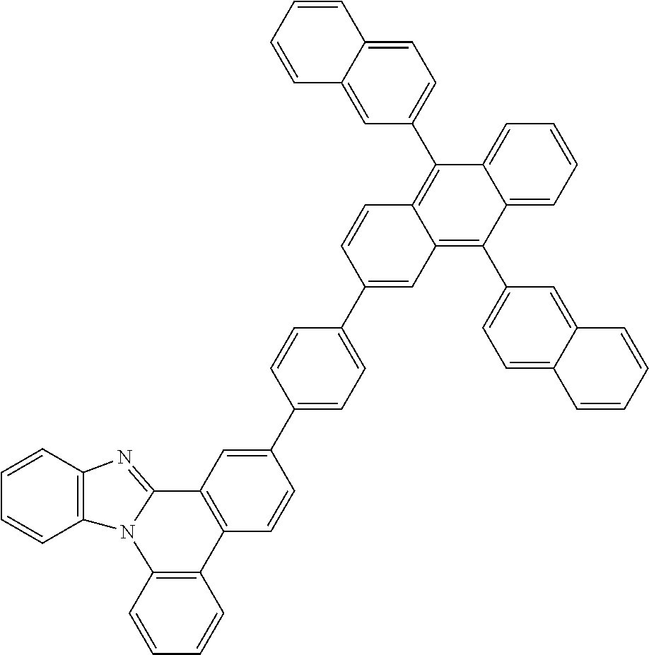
C1=CC2=C(C=C1)N1C(=NC3=C1C=CC=C3)C1=C2C=CC(C2=CC=C(C3=CC4=C(C5=CC=C6C(=C5)C=CC=C6)C5=CC=CC=C5C(C5=CC=C6C(=C5)C=CC=C6)=C4C=C3)C=C2)=C1
